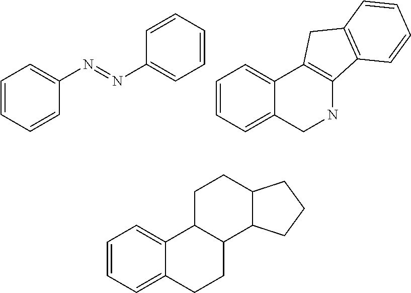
C1(N=NC2=CC=CC=C2)=CC=CC=C1.C1=CC=C2C(=C1)C1=C(NC2)C2=C(C1)C=CC=C2.C1=CC=C2C(=C1)C1C(CC2)C2C(CC1)CCC2
